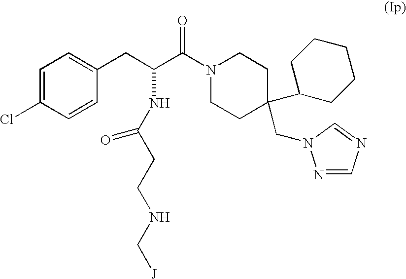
C1=C(Cl)C=CC(CC(C(N2CCC(CN3N=CN=C3)(C3CCCCC3)CC2)=O)NC(CCNC[J])=O)=C1
